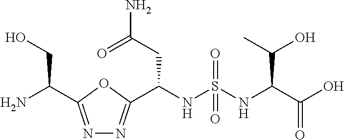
C(NS(NC(C(O)=O)C(O)C)(=O)=O)(CC(N)=O)C1=NN=C(C(N)CO)O1
